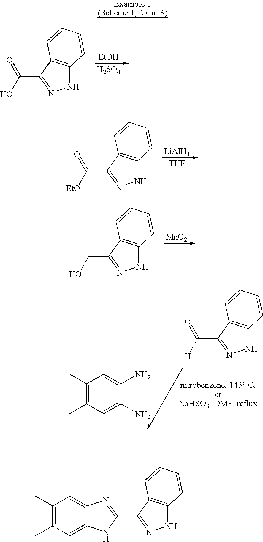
N1C2=C(C(C(=O)[EtO])=N1)C=CC=C2.[LiAlH4].[THF].N1C2=C(C(CO)=N1)C=CC=C2.[MnO2].N1C2=C(C(C([H])=O)=N1)C=CC=C2.C1(C)=C(C)C=C(N)C(N)=C1.N1C2=C(C(C(=O)O)=N1)C=CC=C2.[EtOH].[H2SO4].N1C2=C(C(C3=NC4=CC(C)=C(C)C=C4N3)=N1)C=CC=C2
